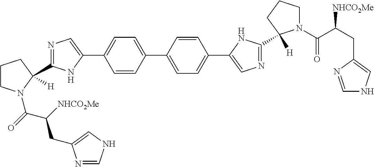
C1CN(C(=O)C(CC2=CNC=N2)[NHCO2Me])C(C2=NC=C(C3=CC=C(C4=CC=C(C5=CN=C(C6([H])N(C(C(CC7=CNC=N7)[NHCO2Me])=O)CCC6)N5)C=C4)C=C3)N2)([H])C1
